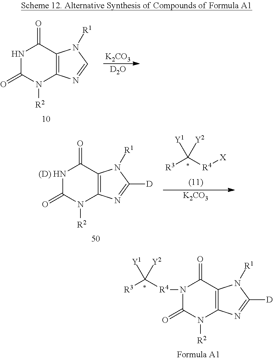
N1C(=O)N([R2])C2=C(C1=O)N([R1])C=N2.[K2CO3].[D2O].N1([R4]C([Y1])([R3])[Y2])C(=O)N([R2])C2=C(C1=O)N([R1])C([D])=N2.[(D) HN]1C(=O)N([R2])C2=C(C1=O)N([R1])C([D])=N2.[R3]C([R4][X])([Y1])[Y2].[K2CO3]
